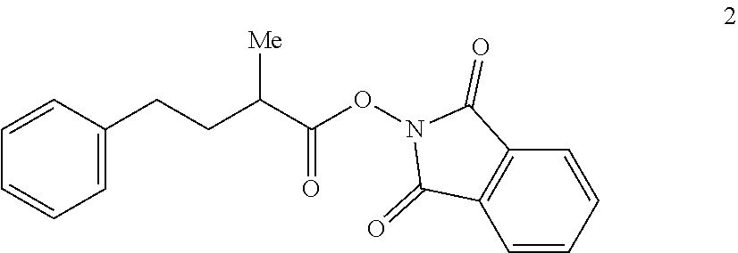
C1=CC(CCC(C(ON2C(=O)C3=C(C2=O)C=CC=C3)=O)[Me])=CC=C1
